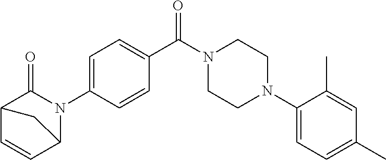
C1=C(N2C(=O)C3C=CC2C3)C=CC(C(N2CCN(C3=CC=C(C)C=C3C)CC2)=O)=C1
